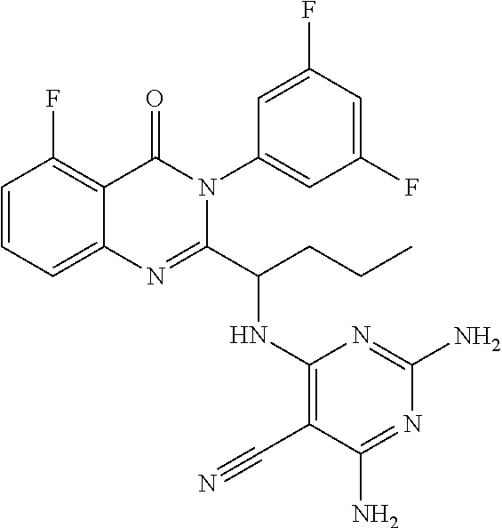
C1=CC=C2C(=C1F)C(=O)N(C1=CC(F)=CC(F)=C1)C(C(CCC)NC1=C(C#N)C(N)=NC(N)=N1)=N2
